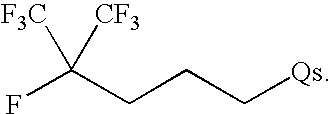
FC([F3C])([CF3])CCC[Qs]
